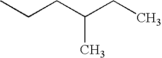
CCCC(CC)C
